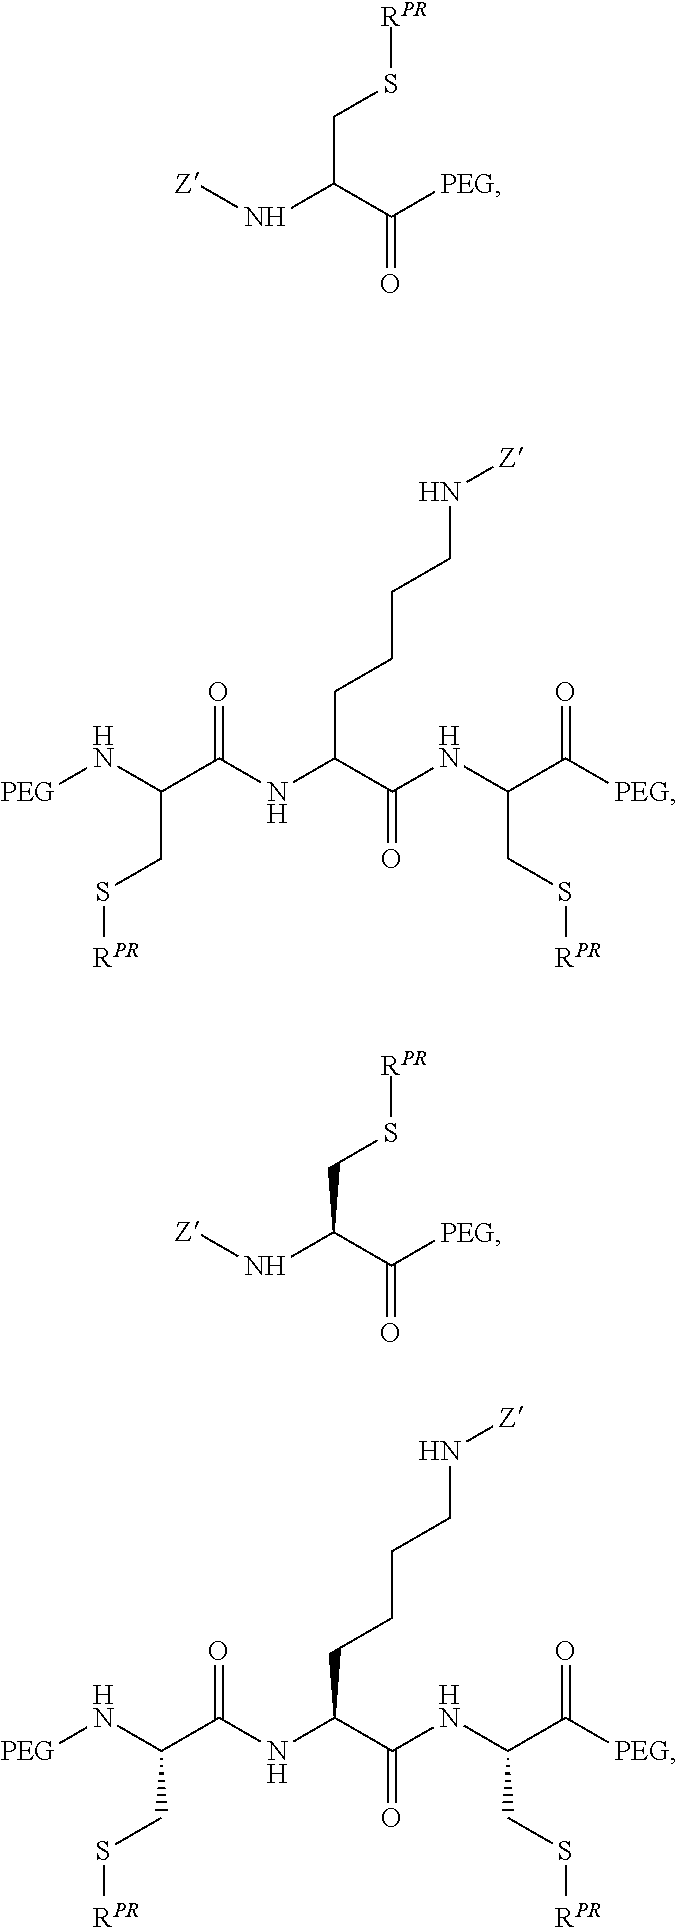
[Z]NC(CS[RPR])C([PEG])=O.[Z]NC(CS[RPR])C([PEG])=O.[PEG]NC(C(NC(C(NC(C([PEG])=O)CS[RPR])=O)CCCCN[Z])=O)CS[RPR].[PEG]NC(C(NC(C(NC(C([PEG])=O)CS[RPR])=O)CCCCN[Z])=O)CS[RPR]
